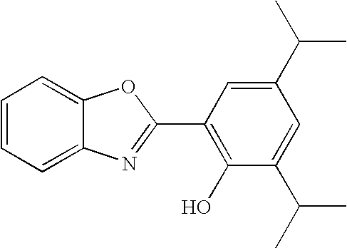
C1(C2=C(O)C(C(C)C)=CC(C(C)C)=C2)=NC2=CC=CC=C2O1
